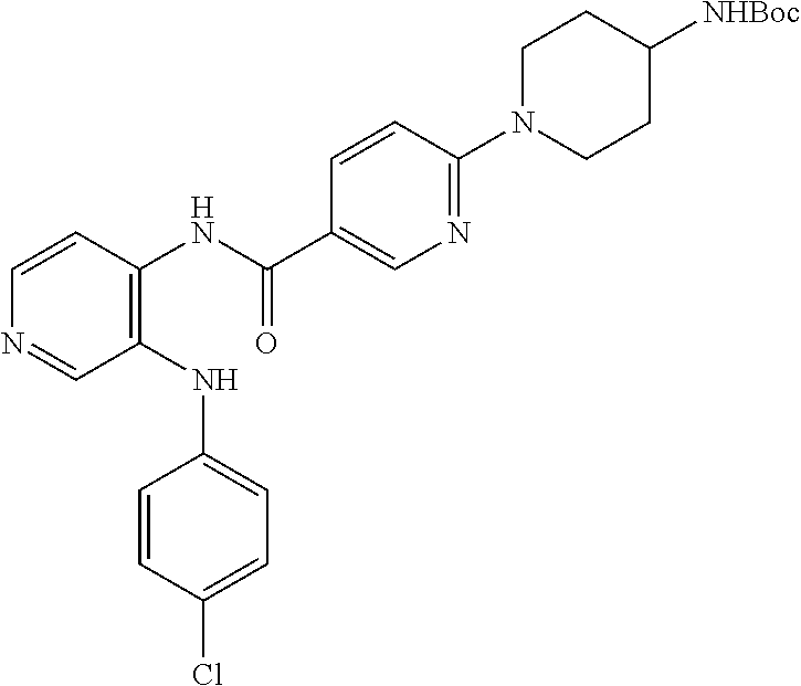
C1(NC2=CC=C(Cl)C=C2)=C(NC(C2=CN=C(N3CCC([NHBoc])CC3)C=C2)=O)C=CN=C1
